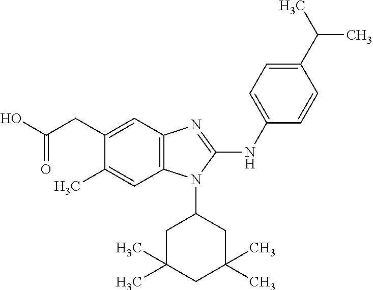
C12=C(C=C(CC(O)=O)C(C)=C1)N=C(NC1=CC=C(C(C)C)C=C1)N2C1CC(C)(C)CC(C)(C)C1
